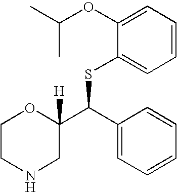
C1(OC(C)C)=CC=CC=C1SC(C1=CC=CC=C1)C1([H])OCCNC1
